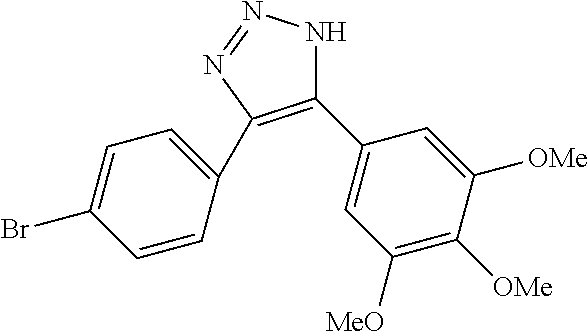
C1(C2=CC([MeO])=C([OMe])C([OMe])=C2)=C(C2=CC=C(Br)C=C2)N=NN1
